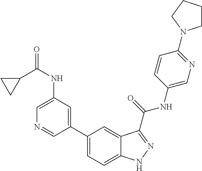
C1(NC(C2CC2)=O)=CN=CC(C2=CC=C3C(=C2)C(C(NC2=CN=C(N4CCCC4)C=C2)=O)=NN3)=C1
